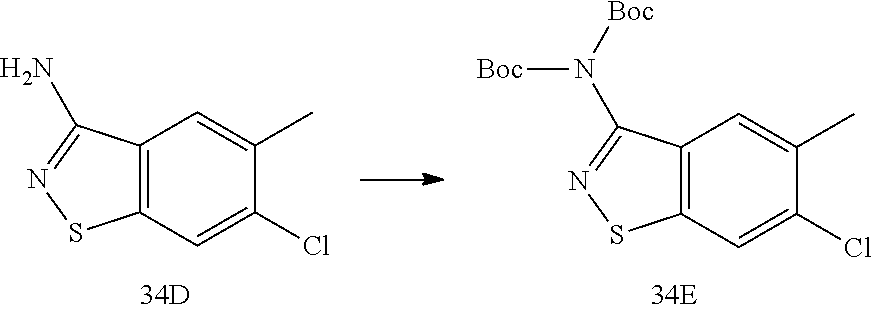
C12=C(C=C(Cl)C(C)=C1)SN=C2N.C12=C(C=C(Cl)C(C)=C1)SN=C2N([Boc])[Boc]
